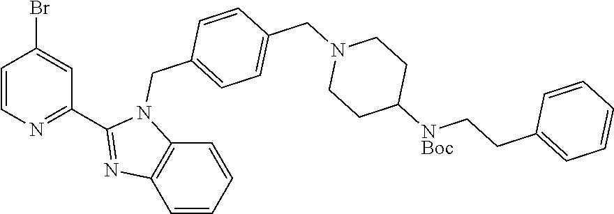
C1=CN=C(C2=NC3=C(N2CC2=CC=C(CN4CCC([NBoc]CCC5=CC=CC=C5)CC4)C=C2)C=CC=C3)C=C1Br
